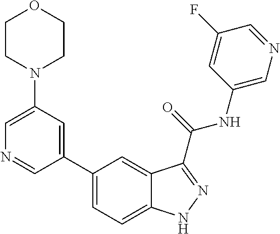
C1(N2CCOCC2)=CN=CC(C2=CC=C3C(=C2)C(C(NC2=CN=CC(F)=C2)=O)=NN3)=C1
